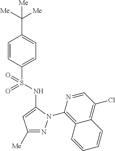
C1=CC(S(=O)(NC2=CC([Me])=NN2C2=C3C(=C(Cl)C=N2)C=CC=C3)=O)=CC=C1C([Me])([Me])[Me]
